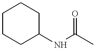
C1CCC(NC(C)=O)CC1
